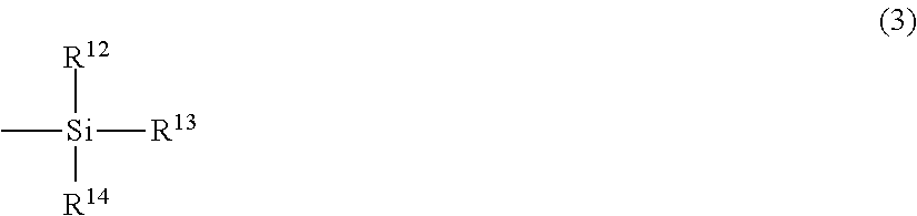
C[Si]([R13])([R12])[R14]
